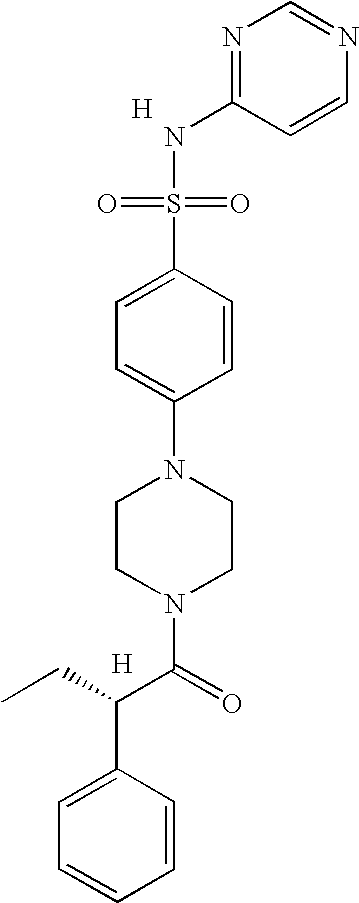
[H].N1=C(NS(=O)(=O)C2=CC=C(N3CCN(C(=O)C(CC)C4=CC=CC=C4)CC3)C=C2)C=CN=C1.[H]
